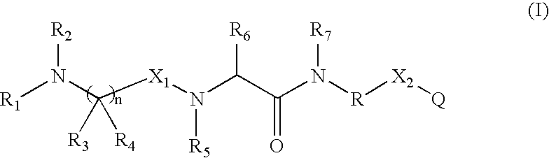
[R1]N(C([X1]N(C(C(N([R][X2][Q])[R7])=O)[R6])[R5])([R3])[R4])[R2]
